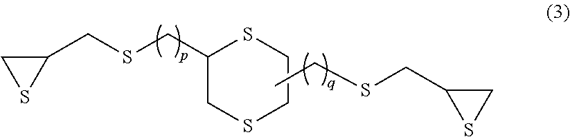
C1SC1CSCC1CSCCS1.C1SC1CSCC
